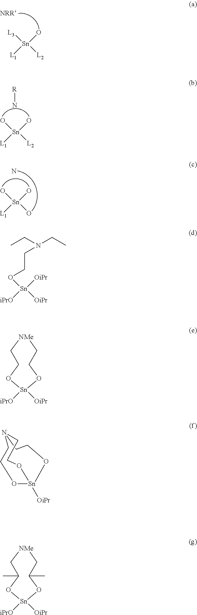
O[Sn](O)([L1])O.N.[R]N.O[Sn]([L2])([L1])O.[L3][Sn]([L2])([L1])O.C(CN(CC)CC)O[Sn]([OiPr])([iPrO])[OiPr].O([Sn]([OiPr])([iPrO])OCC[Me])CCN.O([Sn]([OiPr])([iPrO])OC(C[Me])C)C(CN)C.[Sn]12([OiPr])OCCN(CCO1)CCO2
